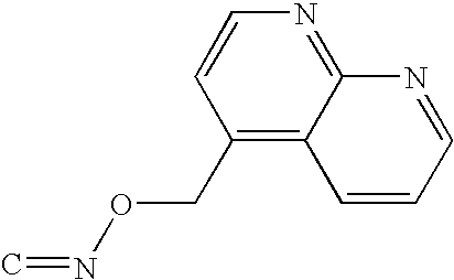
C1(CON=C)=C2C(=NC=C1)N=CC=C2
